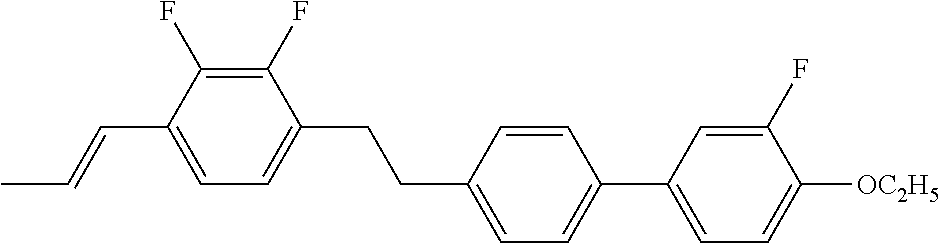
C1(F)=C(F)C(C=CC)=CC=C1CCC1=CC=C(C2=CC=C([OC2H5])C(F)=C2)C=C1
